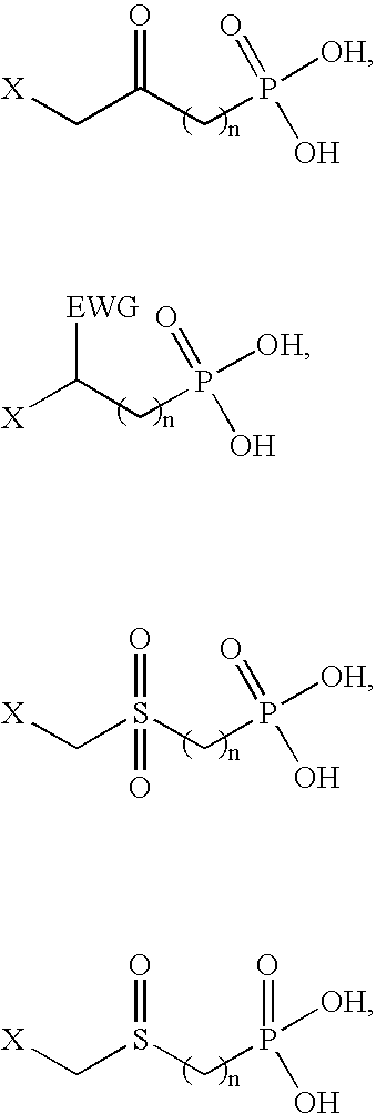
[X]CC(CP([OH])(=O)O)=O.[X]C(CP([OH])(O)=O)[EWG].[X]CS(CP([OH])(=O)O)(=O)=O.[X]CS(CP([OH])(=O)O)=O
